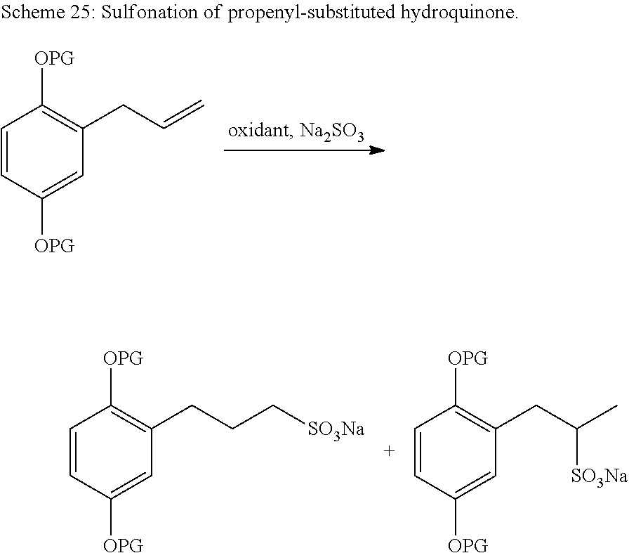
C1=CC([OPG])=CC(CCC[SO3Na])=C1[OPG].C1=CC([OPG])=CC(CC(C)[SO3Na])=C1[OPG].C1=CC([OPG])=CC(CC=C)=C1[OPG]
